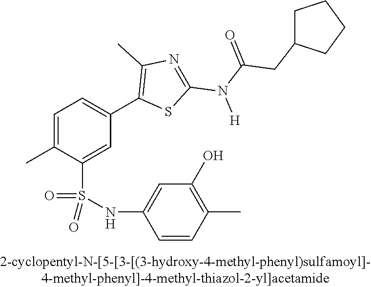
C1=C(C)C(S(NC2=CC(O)=C(C)C=C2)(=O)=O)=CC(C2=C(C)N=C(N(C(=O)CC3CCCC3)[H])S2)=C1
